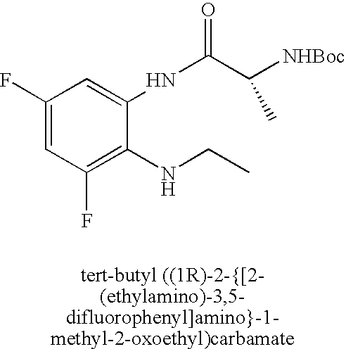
C1(F)=CC(F)=C(NCC)C(NC(C([NHBoc])C)=O)=C1
